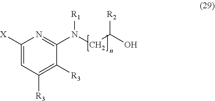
[X]C1=CC([R3])=C([R3])C(N([R1])CC([R2])O)=N1
